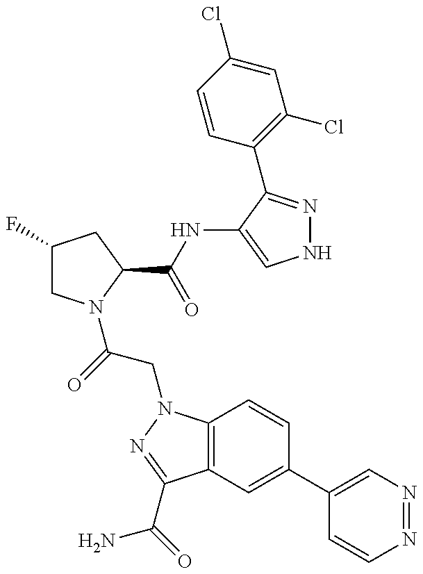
C1(F)CN(C(=O)CN2C3=C(C(C(=O)N)=N2)C=C(C2=CN=NC=C2)C=C3)C(C(NC2=CNN=C2C2=C(Cl)C=C(Cl)C=C2)=O)C1
